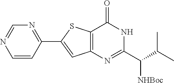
C1=CC(C2=CC3=C(S2)C(=O)NC(C(C(C)C)[NHBoc])=N3)=NC=N1
